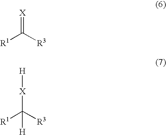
[R1]C([R3])=[X].[R1]C([R3])([X][H])[H]
